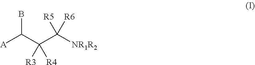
[A]C(C(C([NR1R2])([R5])[R6])([R3])[R4])B
